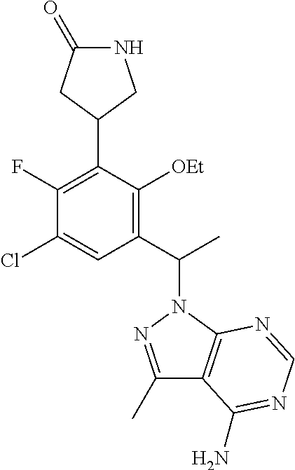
C1(F)=C(C2CNC(=O)C2)C([OEt])=C(C(N2N=C(C)C3=C2N=CN=C3N)C)C=C1Cl
